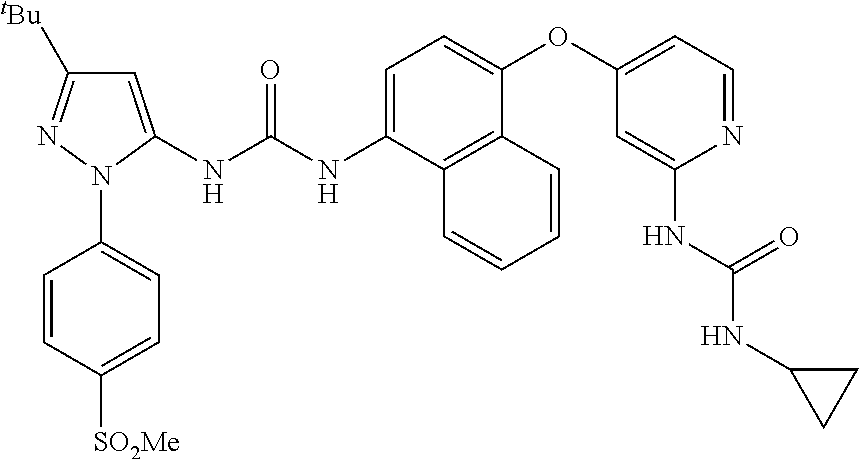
C1=CC([SO2Me])=CC=C1N1C(NC(NC2=CC=C(OC3=CC=NC(NC(NC4CC4)=O)=C3)C3=C2C=CC=C3)=O)=CC([tBu])=N1
